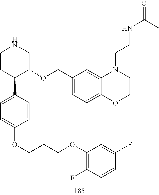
C1CC(C2=CC=C(OCCCOC3=C(F)C=CC(F)=C3)C=C2)C(OCC2=CC=C3C(=C2)N(CCNC(=O)C)CCO3)CN1
